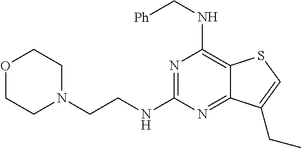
N1=C(NCCN2CCOCC2)N=C2C(=C1NC[Ph])SC=C2CC
